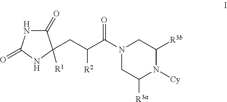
N1(C(C(CC2([R1])C(=O)NC(=O)N2)[R2])=O)CC([R3a])N([Cy])C([R3b])C1
